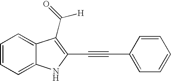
C1=CC=C2C(=C1)C(C(=O)[H])=C(C#CC1=CC=CC=C1)N2
